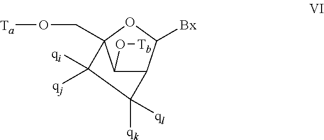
C1([qj])([qi])C2(CO[Ta])C(O[Tb])C(C([Bx])O2)C1([qk])[ql]
